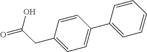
C1(CC(=O)O)=CC=C(C2=CC=CC=C2)C=C1
